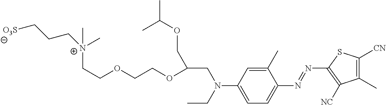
[O3S]CCC[N+](C)(C)CCOCCOC(CN(C1=CC=C(N=NC2=C([NC])C(C)=C([CN])S2)C(C)=C1)CC)COC(C)C
